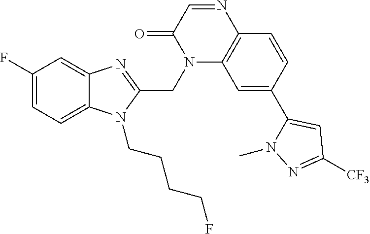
C12=C(C=CC(C3=CC([CF3])=NN3C)=C1)N=CC(=O)N2CC1=NC2=CC(F)=CC=C2N1CCCCF
